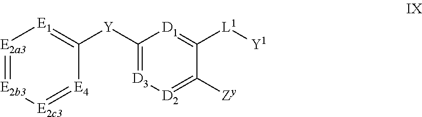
[Y](C1=[D3][D2]=C([Zy])C([L1][Y1])=[D1]1)C1=[E1][E2a3]=[E2b3][E2c3]=[E4]1
